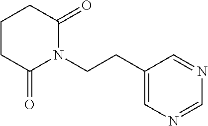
C1CCC(=O)N(CCC2=CN=CN=C2)C1=O
